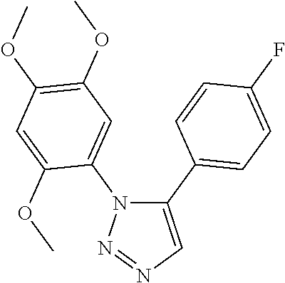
C1(C2=CC=C(F)C=C2)=CN=NN1C1=CC(OC)=C(OC)C=C1OC
